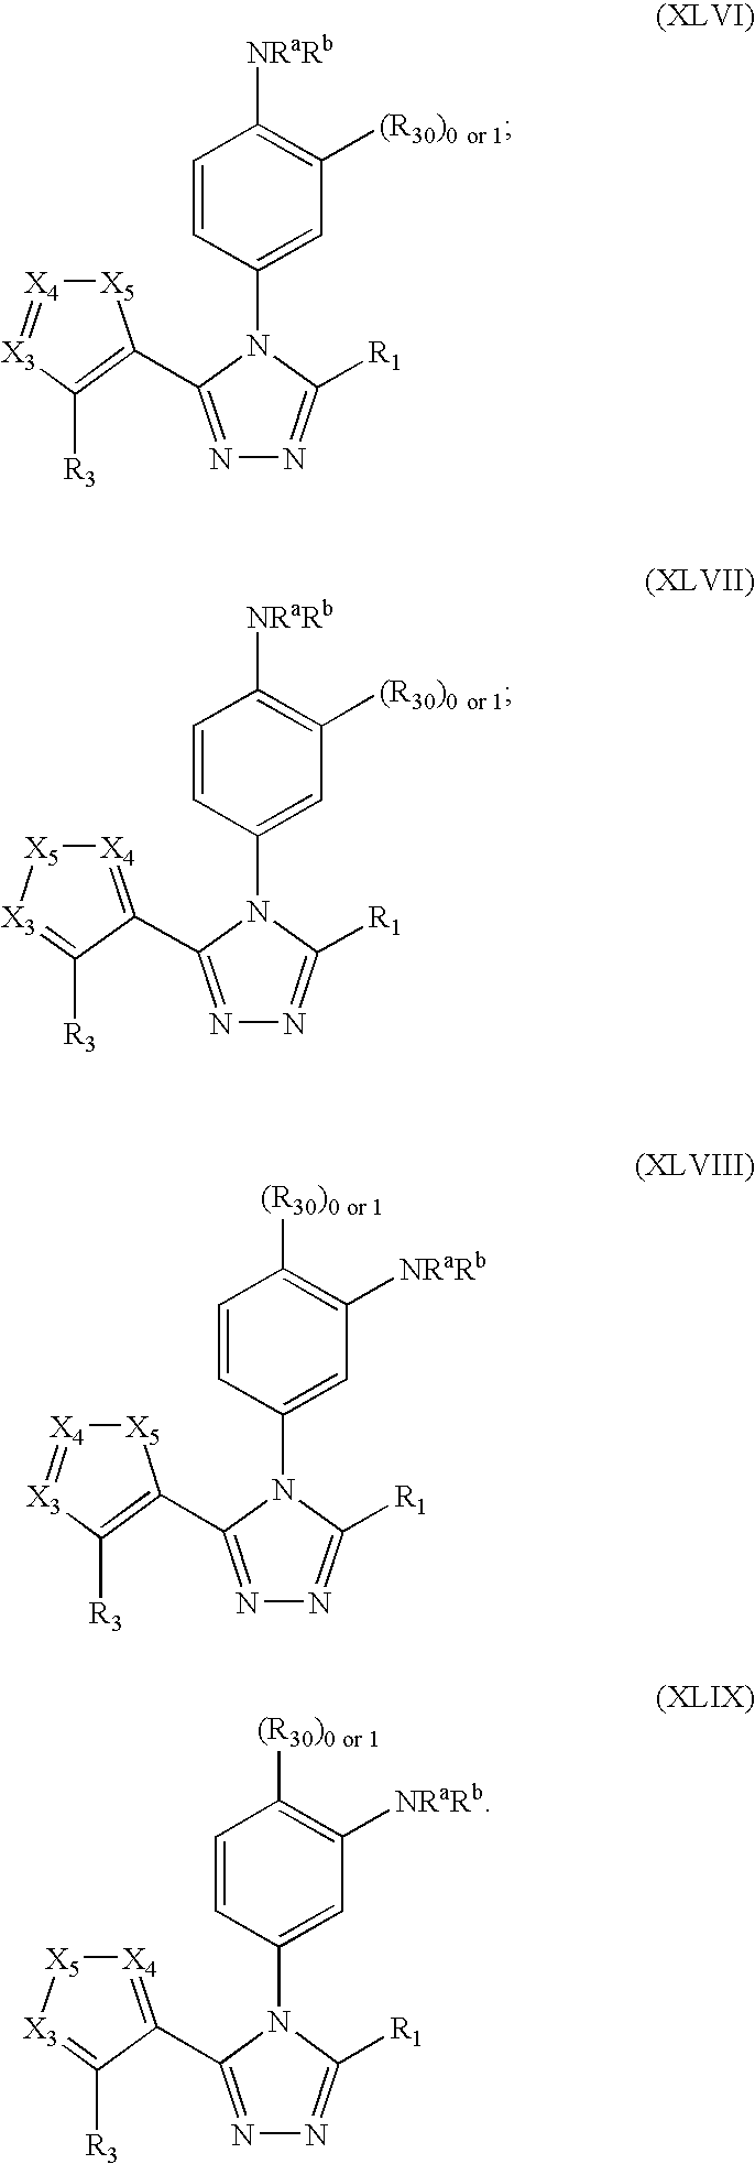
C1=CC(N2C([R1])=NN=C2C2=C([R3])[X3]=[X4][X5]2)=CC([(R30)0 or 1])=C1[NRaRb].C1=CC(N2C([R1])=NN=C2C2=[X4][X5][X3]=C2[R3])=CC([(R30)0 or 1])=C1[NRaRb].C1=CC(N2C([R1])=NN=C2C2=C([R3])[X3]=[X4][X5]2)=CC([NRaRb])=C1[(R30)0 or 1].C1=CC(N2C([R1])=NN=C2C2=[X4][X5][X3]=C2[R3])=CC([NRaRb])=C1[(R30)0 or 1]
